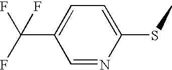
C(C1=CC=C(SC)N=C1)(F)(F)F
